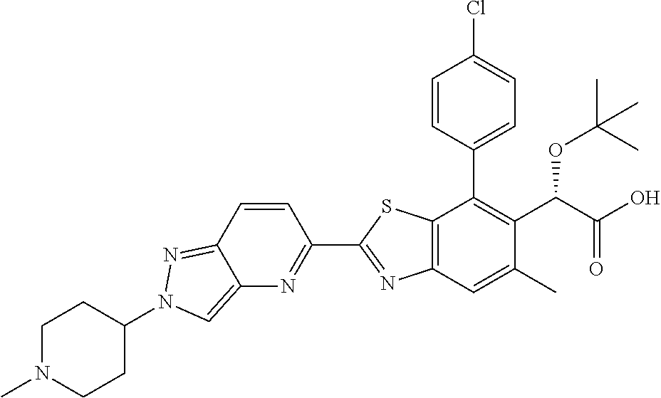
C1(C2=NC3=C(S2)C(C2=CC=C(Cl)C=C2)=C(C(OC(C)(C)C)C(=O)O)C(C)=C3)=NC2=CN(C3CCN(C)CC3)N=C2C=C1
